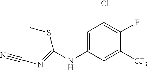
N(C1=CC(Cl)=C(F)C([CF3])=C1)C(=NC#N)SC
